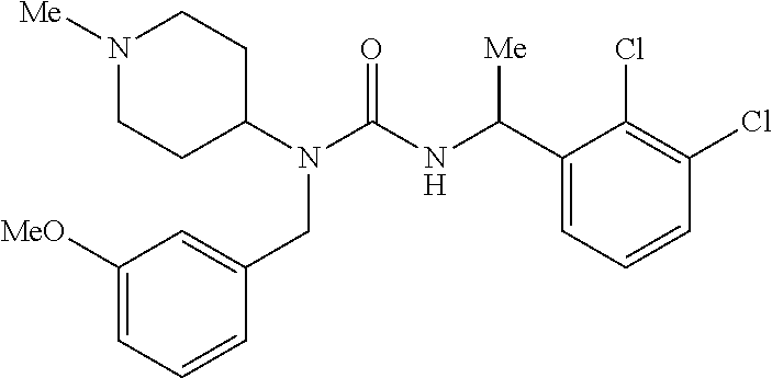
N1([Me])CCC(N(C(NC(C2=CC=CC(Cl)=C2Cl)[Me])=O)CC2=CC([MeO])=CC=C2)CC1
